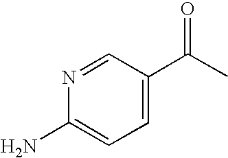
C1(N)=CC=C(C(C)=O)C=N1
